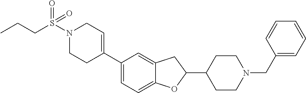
N1(S(CCC)(=O)=O)CCC(C2=CC=C3C(=C2)CC(C2CCN(CC4=CC=CC=C4)CC2)O3)=CC1
